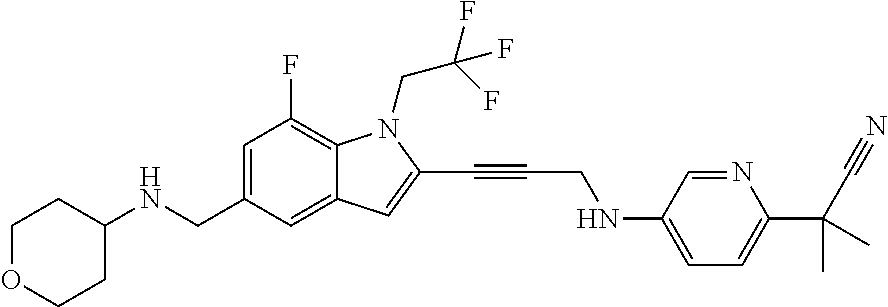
C1=C(CNC2CCOCC2)C=C2C(=C1F)N(CC(F)(F)F)C(C#CCNC1=CC=C(C(C)(C)C#N)N=C1)=C2
